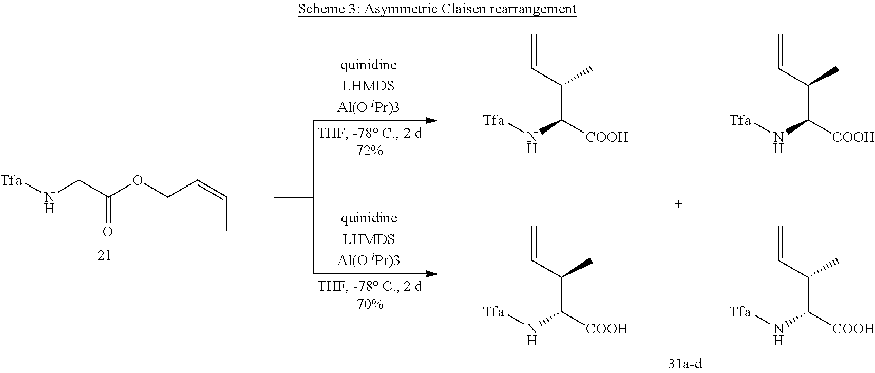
[Tfa]NCC(OCC=CC)=O.C=CC(C(N[Tfa])[COOH])C.C=CC(C(N[Tfa])[COOH])C.C=CC(C(N[Tfa])[COOH])C.C=CC(C(N[Tfa])[COOH])C
